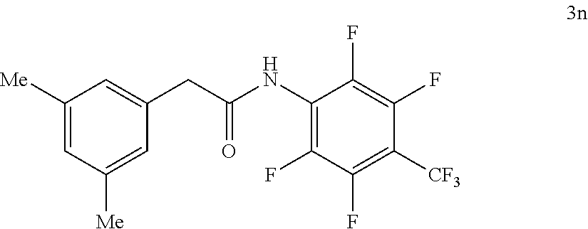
C1([Me])=CC([Me])=CC(CC(=O)NC2=C(F)C(F)=C([CF3])C(F)=C2F)=C1
